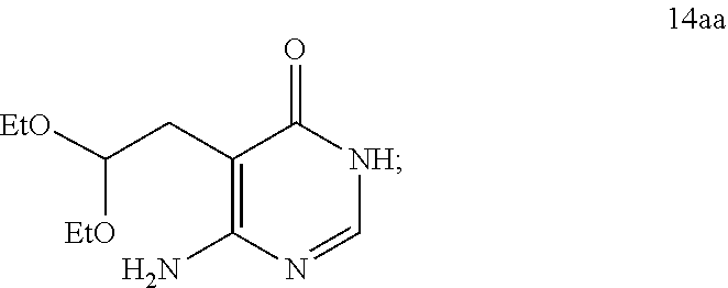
C1=NC(N)=C(CC([EtO])[EtO])C(=O)[NH]1
